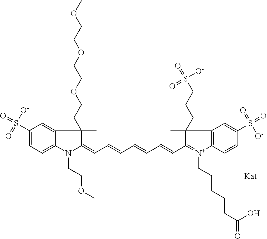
N1(CCOC)C(=CC=CC=CC=CC2=[N+](CCCCCC(=O)O)C3=C(C2(C)CCCS(=O)(=O)[O-])C=C(S(=O)(=O)[O-])C=C3)C(C)(CCOCCOCCOC)C2=CC(S(=O)(=O)[O-])=CC=C12
